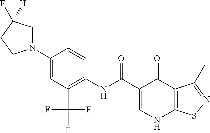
C1=C(C(=O)NC2=C(C(F)(F)F)C=C(N3CC(F)([H])CC3)C=C2)C(=O)C2=C(N1)SN=C2C
